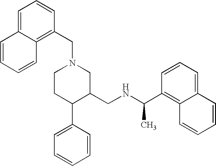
C1CC(C2=CC=CC=C2)C(CNC(C2=C3C(=CC=C2)C=CC=C3)C)CN1CC1=C2C(=CC=C1)C=CC=C2
